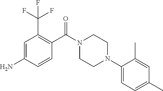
C1=C(N)C=CC(C(N2CCN(C3=CC=C(C)C=C3C)CC2)=O)=C1C(F)(F)F
